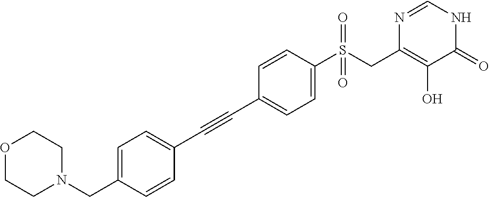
C1=C(CN2CCOCC2)C=CC(C#CC2=CC=C(S(CC3=C(O)C(=O)NC=N3)(=O)=O)C=C2)=C1
